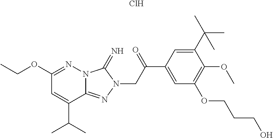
Cl.C1(OCC)=NN2C(=NN(CC(C3=CC(OCCCO)=C(OC)C(C(C)(C)C)=C3)=O)C2=N)C(C(C)C)=C1
